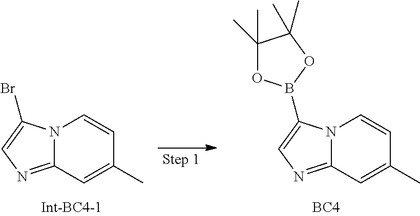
N12C(=NC=C1Br)C=C(C)C=C2.[BC4].N12C(=NC=C1B1OC(C)(C)C(C)(C)O1)C=C(C)C=C2
